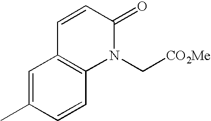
C1=C(C)C=CC2=C1C=CC(=O)N2C[CO2Me]
